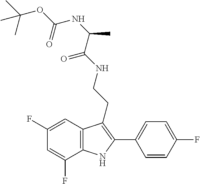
C(C(=O)NCCC1=C(C2=CC=C(F)C=C2)NC2=C1C=C(F)C=C2F)(NC(=O)OC(C)(C)C)C
